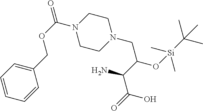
C1=CC(COC(=O)N2CCN(CC(O[Si](C(C)(C)C)(C)C)C(C(=O)O)N)CC2)=CC=C1
